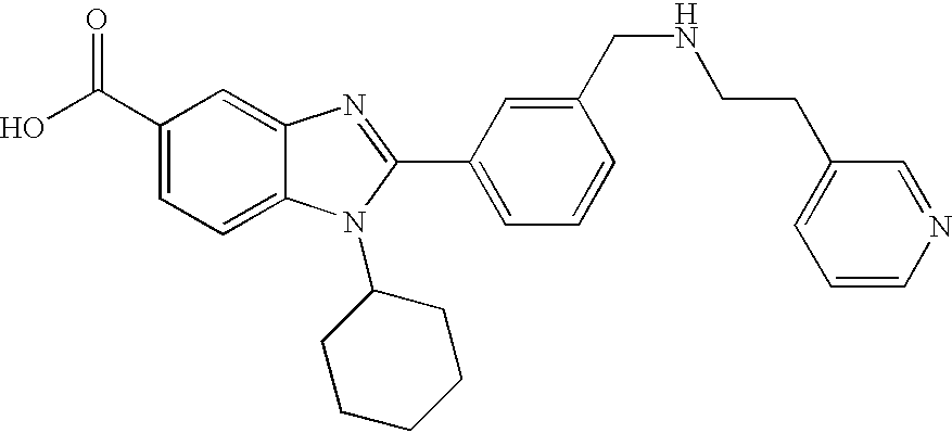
OC(C1=CC=C2C(=C1)N=C(C1=CC=CC(CNCCC3=CC=CN=C3)=C1)N2C1CCCCC1)=O
